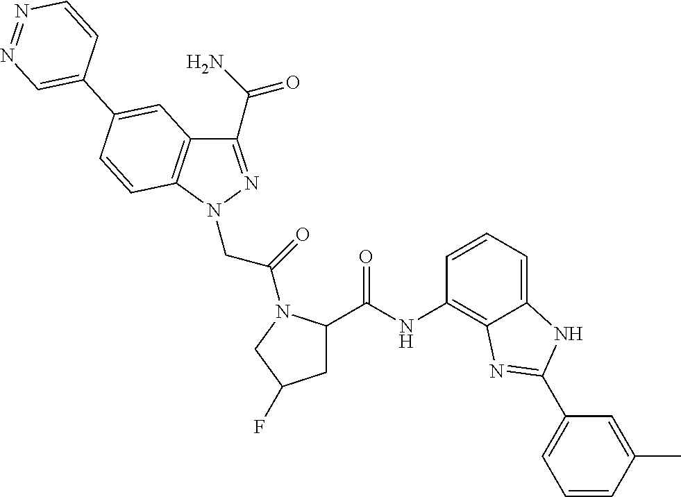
C1(C(N)=O)=NN(CC(=O)N2C(C(=O)NC3=C4C(=CC=C3)NC(C3=CC=CC(C)=C3)=N4)CC(F)C2)C2=C1C=C(C1=CN=NC=C1)C=C2
